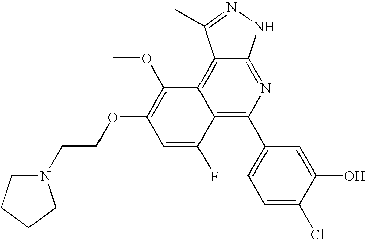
C1(C2=C3C(=C4C(=N2)NN=C4C)C(OC)=C(OCCN2CCCC2)C=C3F)=CC=C(Cl)C(O)=C1
